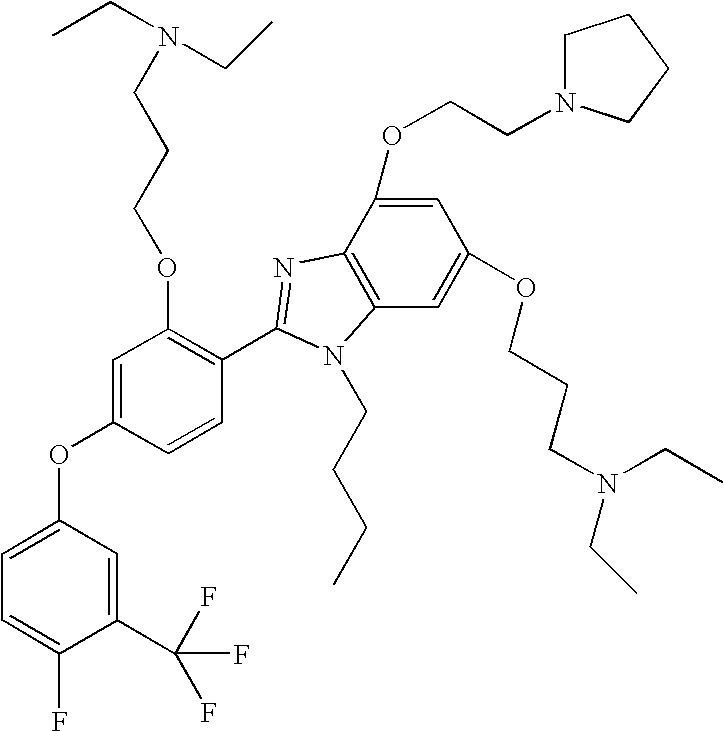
C1=C(OCCN2CCCC2)C2=C(C=C1OCCCN(CC)CC)N(CCCC)C(C1=C(OCCCN(CC)CC)C=C(OC3=CC=C(F)C(C(F)(F)F)=C3)C=C1)=N2
